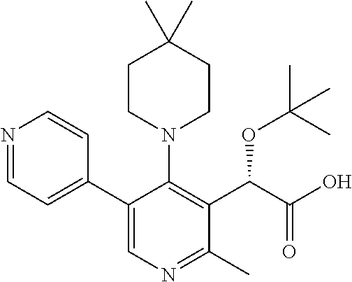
C1CN(C2=C(C(C(=O)O)OC(C)(C)C)C(C)=NC=C2C2=CC=NC=C2)CCC1(C)C
